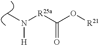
[R25a](C(O[R21])=O)N(C)[H]
